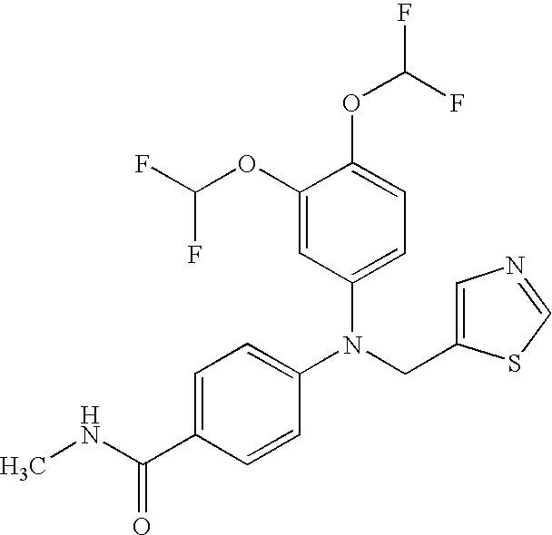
N(CC1=CN=CS1)(C1=CC=C(C(NC)=O)C=C1)C1=CC=C(OC(F)F)C(OC(F)F)=C1
